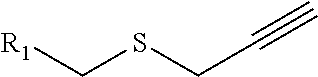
[R1]CSCC#C
